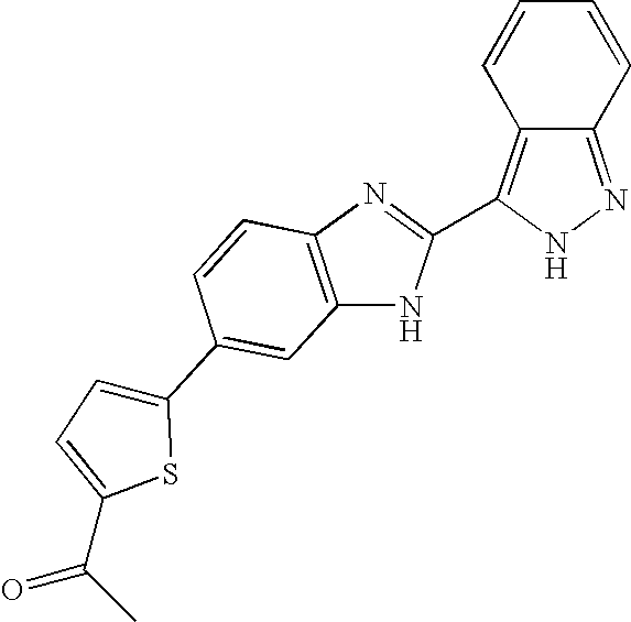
C1=CC2=C(C3=NC4=C(N3)C=C(C3=CC=C(C(C)=O)S3)C=C4)NN=C2C=C1
